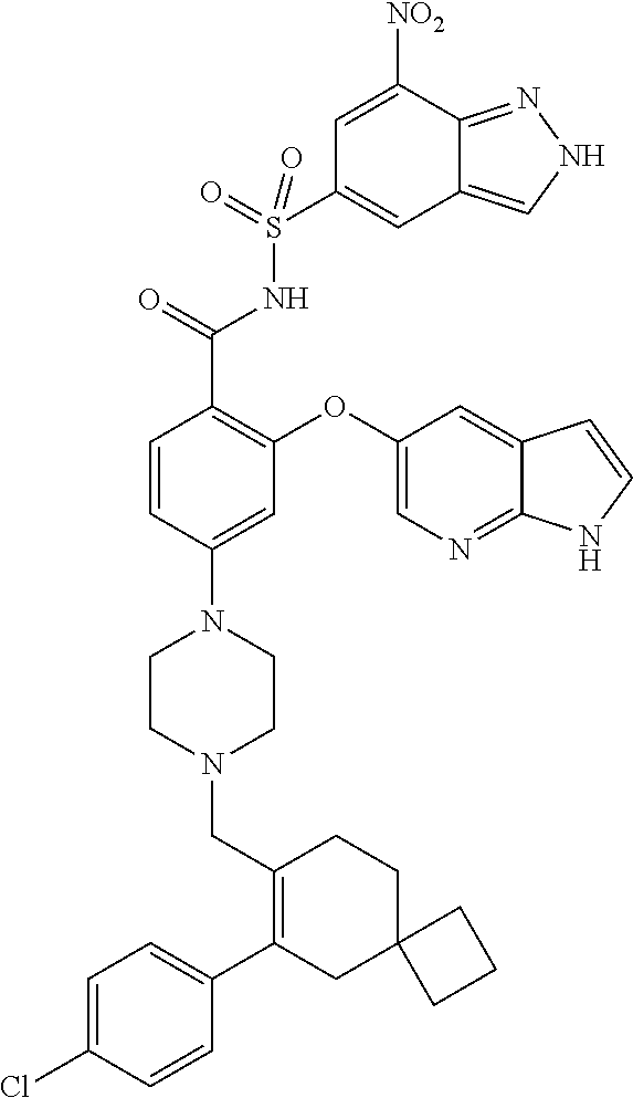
C1=CC(N2CCN(CC3=C(C4=CC=C(Cl)C=C4)CC4(CC3)CCC4)CC2)=CC(OC2=CN=C3C(=C2)C=CN3)=C1C(=O)NS(C1=CC2=CNN=C2C([NO2])=C1)(=O)=O
